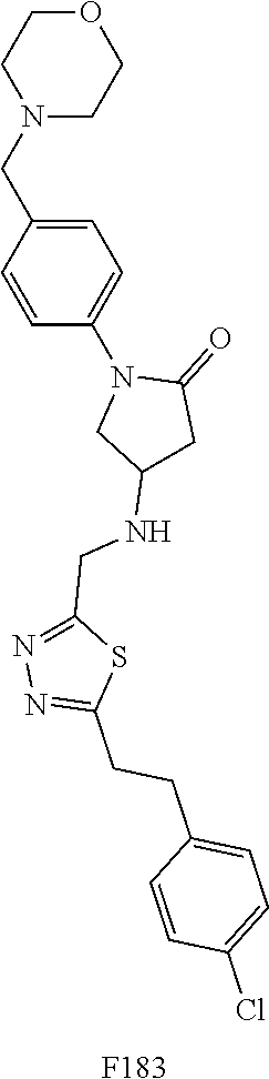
C1=C(CN2CCOCC2)C=CC(N2CC(NCC3=NN=C(CCC4=CC=C(Cl)C=C4)S3)CC2=O)=C1.[F183]
